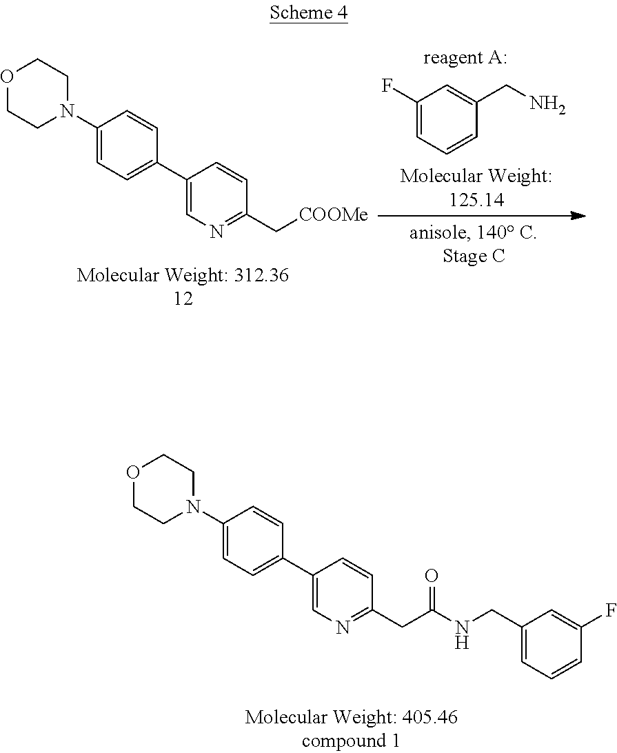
O1CCN(C2=CC=C(C3=CN=C(CC(NCC4=CC=CC(F)=C4)=O)C=C3)C=C2)CC1.O1CCN(C2=CC=C(C3=CN=C(C[COOMe])C=C3)C=C2)CC1.FC1=CC=CC(CN)=C1
